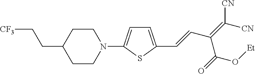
N1(C2=CC=C(C=CC(=C([CN])[CN])C(=O)O[Et])S2)CCC(CC[CF3])CC1
